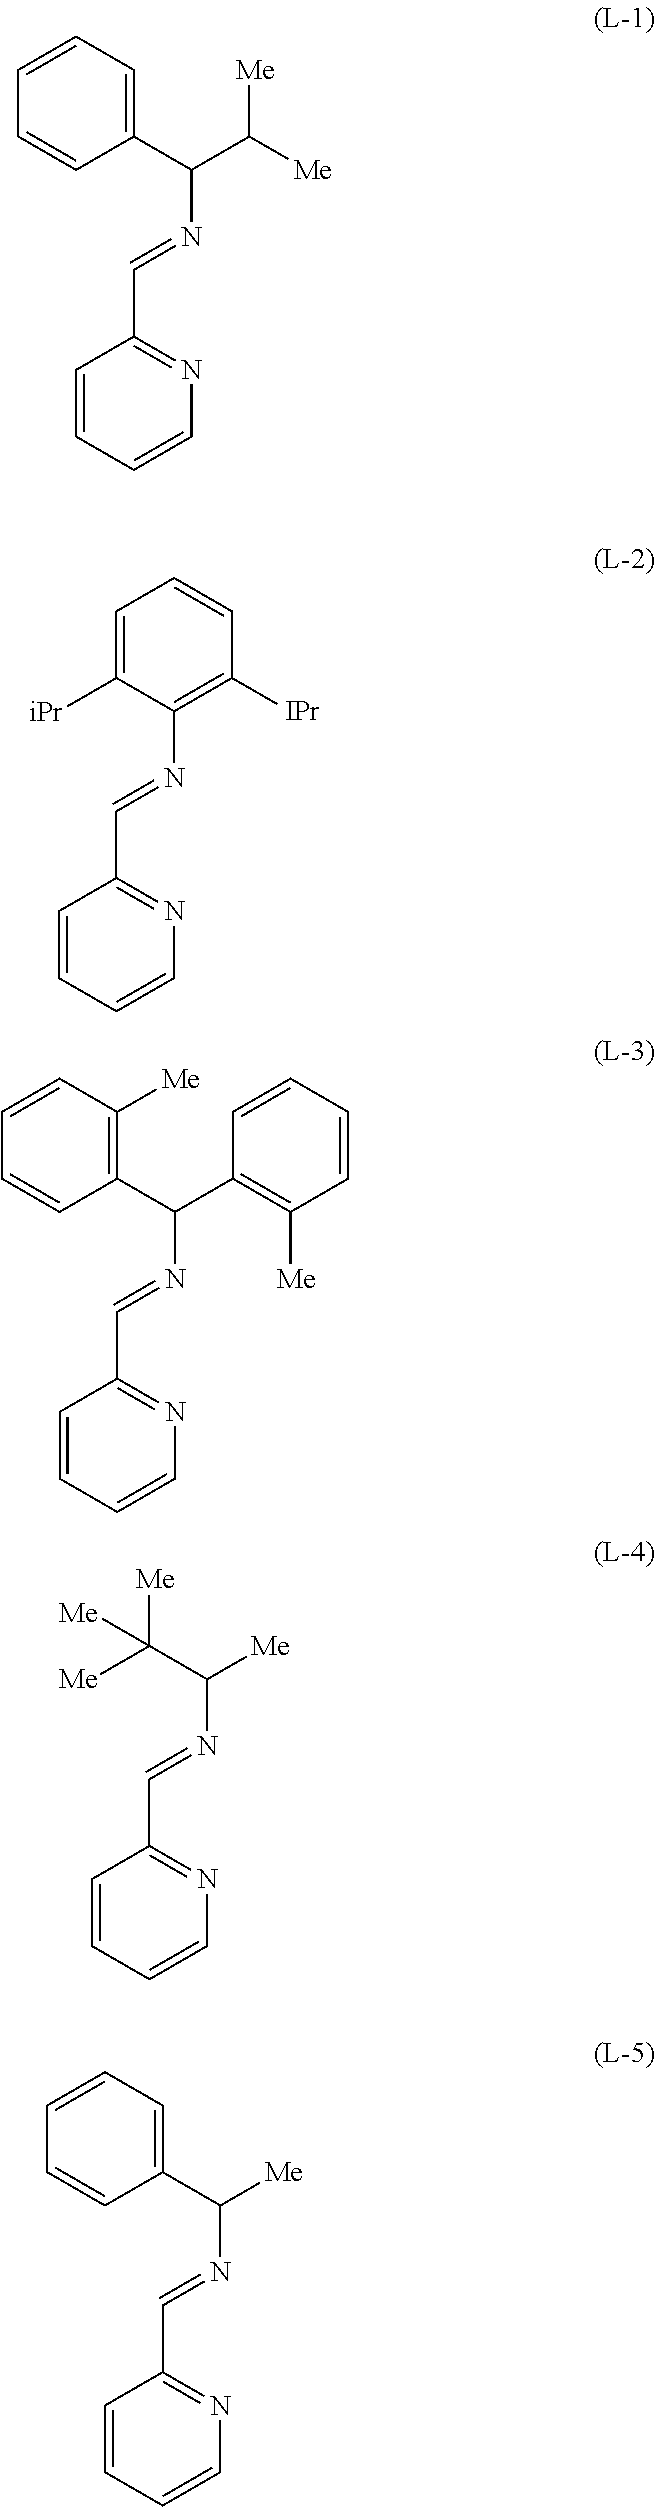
C1=CC=CN=C1C=NC([Me])C([Me])([Me])[Me].C1=CC=CN=C1C=NC([Me])C1=CC=CC=C1.C1=CC=CN=C1C=NC(C([Me])[Me])C1=CC=CC=C1.C1=CC=CN=C1C=NC1=C([IPr])C=CC=C1[iPr].C1=CC=CN=C1C=NC(C1=C([Me])C=CC=C1)C1=C([Me])C=CC=C1
